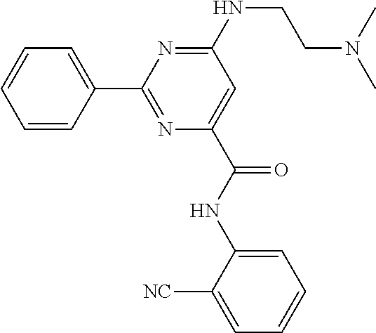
C1=CC(C2=NC(C(NC3=CC=CC=C3[NC])=O)=CC(NCCN(C)C)=N2)=CC=C1
